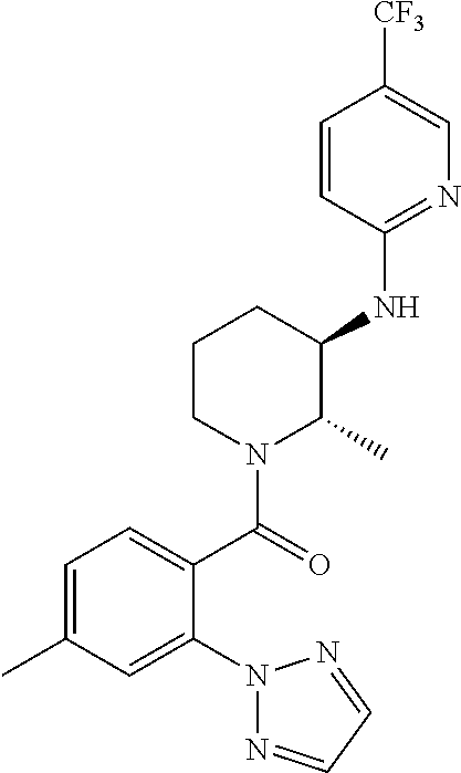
N1(C2=CC(C)=CC=C2C(N2C(C)C(NC3=NC=C([CF3])C=C3)CCC2)=O)N=CC=N1
